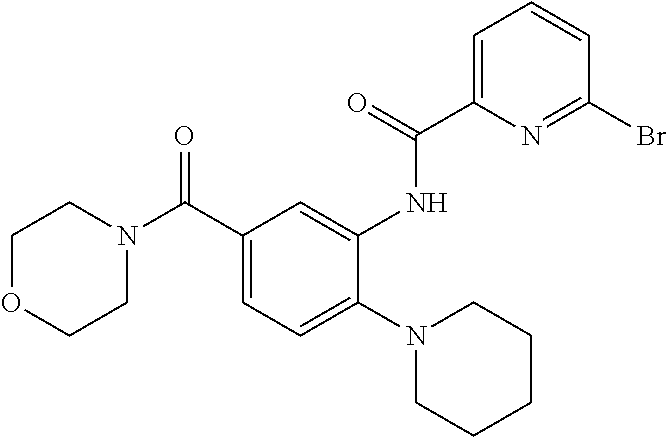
C1=C(NC(=O)C2=CC=CC(Br)=N2)C(N2CCCCC2)=CC=C1C(N1CCOCC1)=O
